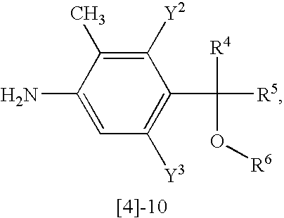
C1=C(N)C(C)=C([Y2])C(C([R5])([R4])O[R6])=C1[Y3]
